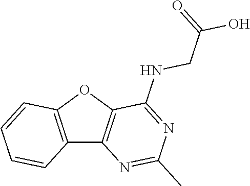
C12=C(OC3=C1N=C(C)N=C3NCC(=O)O)C=CC=C2
